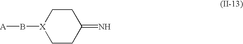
C1CC(=N)CC[X]1B[A]
